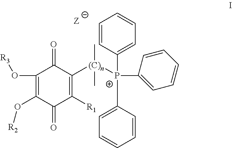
C1(O[R3])=C(O[R2])C(=O)C([R1])=C([(C)n]([P+](C2=CC=CC=C2)(C2=CC=CC=C2)C2=CC=CC=C2)(C)C)C1=O
